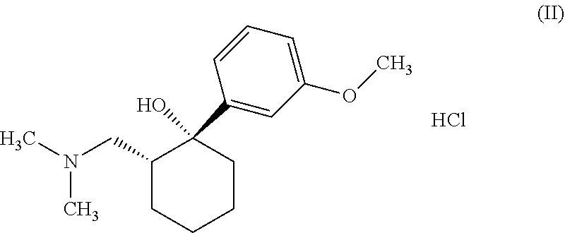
C1(CN(C)C)CCCCC1(O)C1=CC(OC)=CC=C1.Cl
